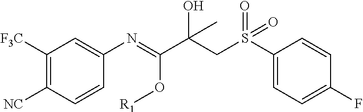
C1=CC(N=C(C(O)(CS(=O)(=O)C2=CC=C(F)C=C2)C)O[R1])=CC([F3C])=C1[NC]
